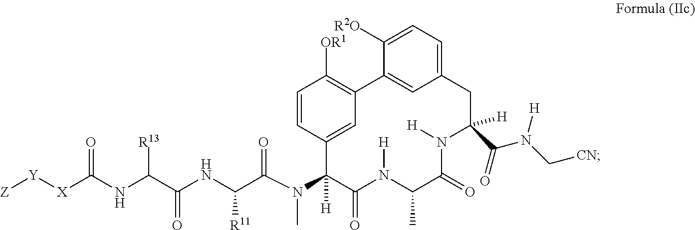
C1=CC2=CC(=C1[OR1])C1=CC(=CC=C1[R2O])CC(C(N(C[CN])[H])=O)([H])N([H])C(=O)C(C)N([H])C(=O)C2(N(C(C(NC(C(NC([X][Y][Z])=O)[R13])=O)[R11])=O)C)[H]
